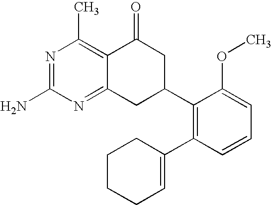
C12=NC(N)=NC(C)=C1C(=O)CC(C1=C(C3=CCCCC3)C=CC=C1OC)C2
